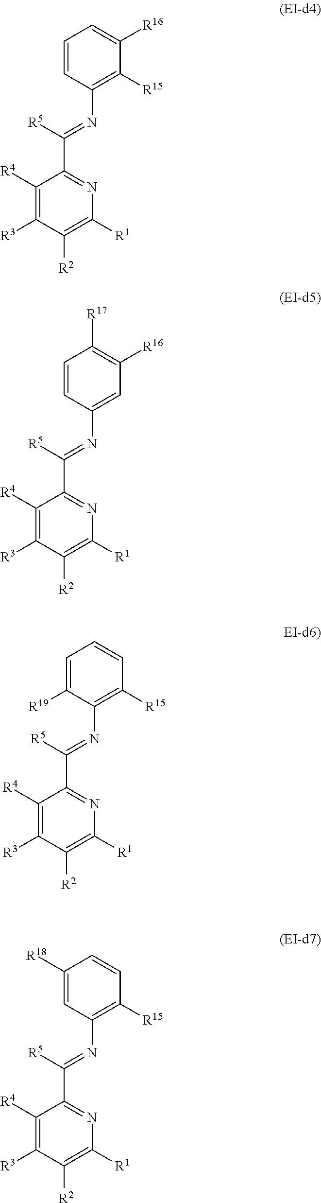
C1=CC(N=C(C2=NC([R1])=C([R2])C([R3])=C2[R4])[R5])=C([R15])C([R16])=C1.C1=CC(N=C(C2=NC([R1])=C([R2])C([R3])=C2[R4])[R5])=CC([R16])=C1[R17].C1=C([R19])C(N=C(C2=NC([R1])=C([R2])C([R3])=C2[R4])[R5])=C([R15])C=C1.C1([R18])=CC(N=C(C2=NC([R1])=C([R2])C([R3])=C2[R4])[R5])=C([R15])C=C1
